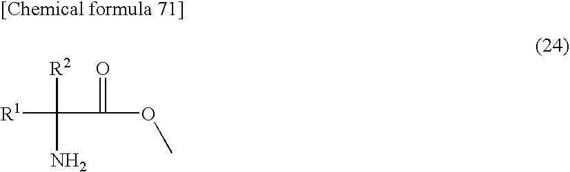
[R1]C(C(OC)=O)([R2])N
